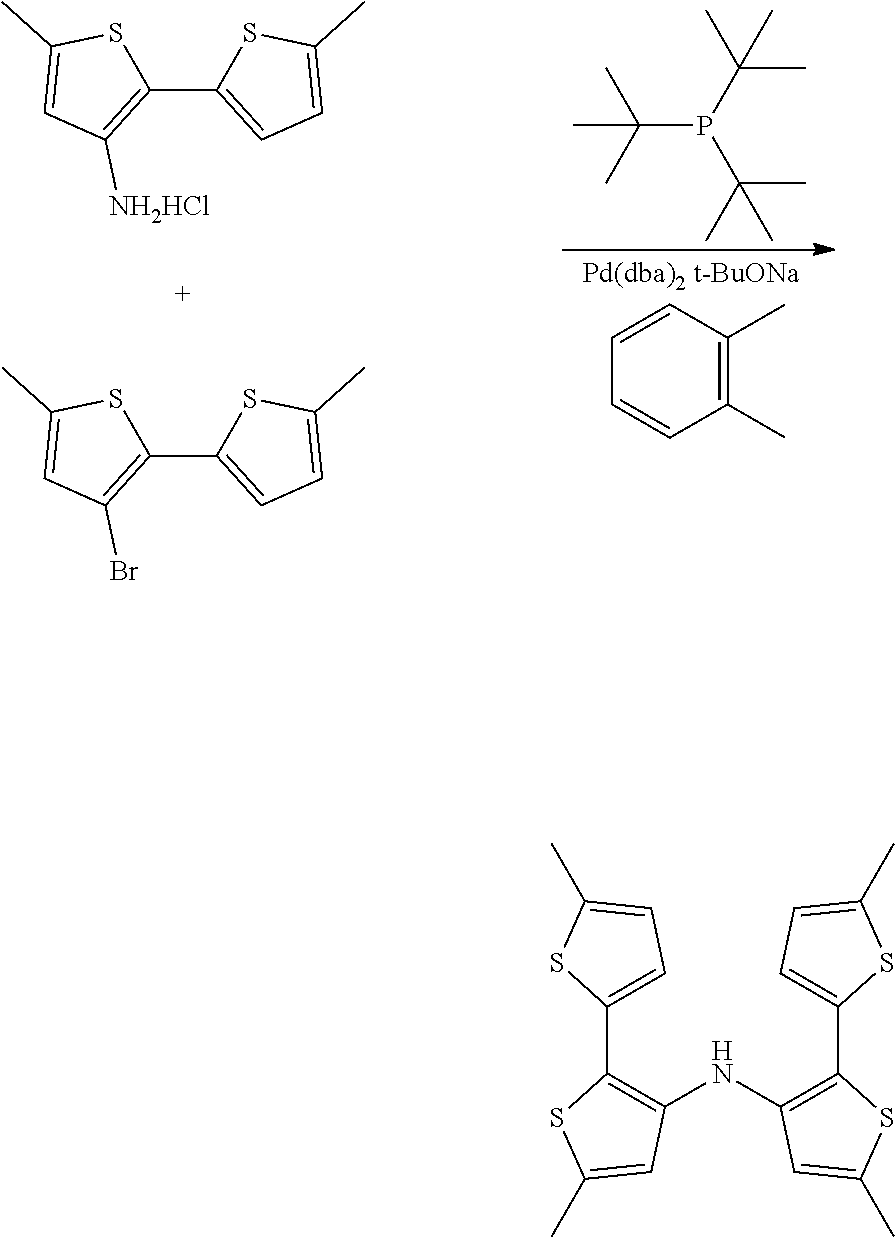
C1(C2=CC=C(C)S2)=C([NH2HCl])C=C(C)S1.C1(C2=CC=C(C)S2)=C(Br)C=C(C)S1.C1(C)=C(C)C=CC=C1.C(P(C(C)(C)C)C(C)(C)C)(C)(C)C.C1(NC2=C(C3=CC=C(C)S3)SC(C)=C2)=C(C2=CC=C(C)S2)SC(C)=C1
